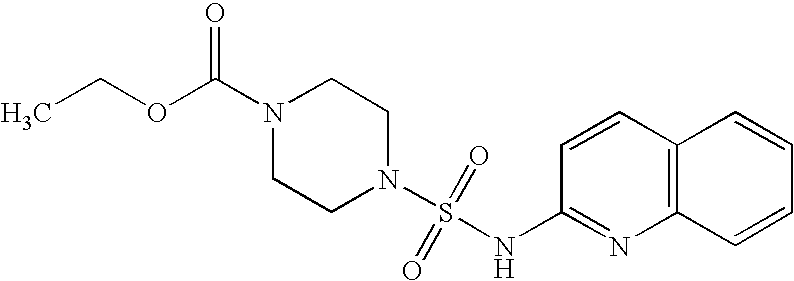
N1(C(OCC)=O)CCN(S(=O)(=O)NC2=NC3=C(C=C2)C=CC=C3)CC1
